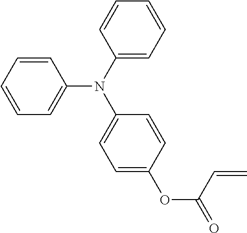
C1=CC(N(C2=CC=CC=C2)C2=CC=C(OC(=O)C=C)C=C2)=CC=C1
